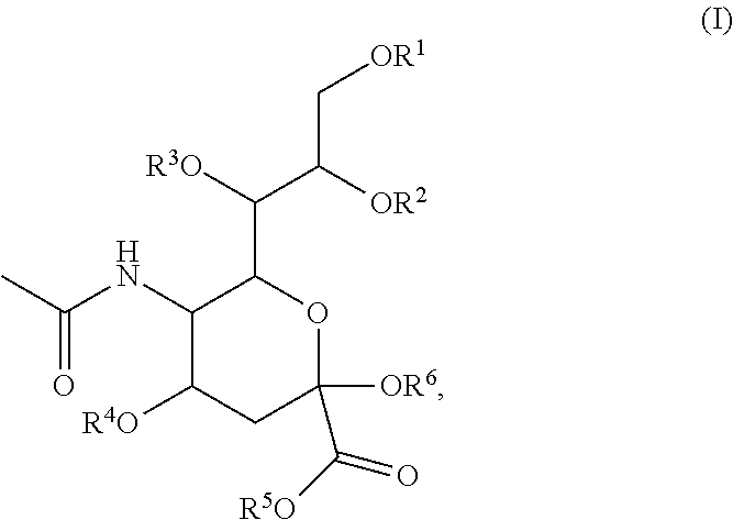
C1(NC(C)=O)C([R4O])CC([OR6])(C([R5O])=O)OC1C([R3O])C([OR2])C[OR1]
